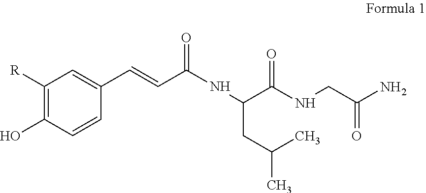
C1(C=CC(NC(C(NCC(N)=O)=O)CC(C)C)=O)=CC([R])=C(O)C=C1
